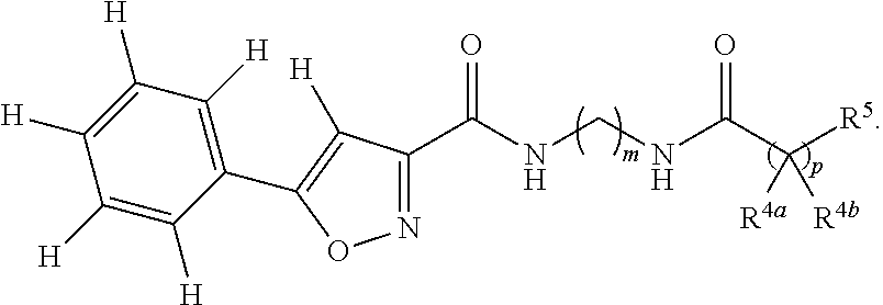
N1=C(C(NCNC(C([R5])([R4b])[R4a])=O)=O)C([H])=C(C2=C([H])C([H])=C([H])C([H])=C2[H])O1
